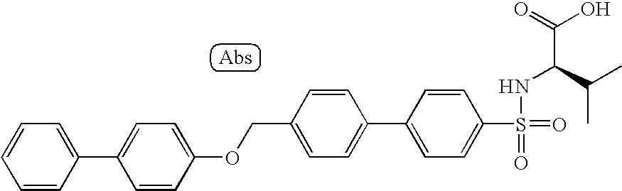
O(CC1=CC=C(C2=CC=C(S(=O)(=O)NC(C(C)C)C(O)=O)C=C2)C=C1)C1=CC=C(C2=CC=CC=C2)C=C1
